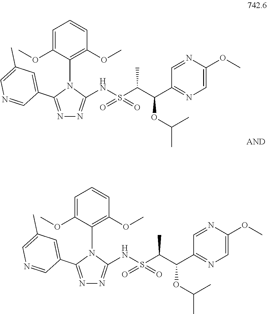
N1=C(C2=CC(C)=CN=C2)N(C2=C(OC)C=CC=C2OC)C(NS(C(C(C2=NC=C(OC)N=C2)OC(C)C)C)(=O)=O)=N1.N1=C(C2=CC(C)=CN=C2)N(C2=C(OC)C=CC=C2OC)C(NS(C(C(C2=NC=C(OC)N=C2)OC(C)C)C)(=O)=O)=N1
